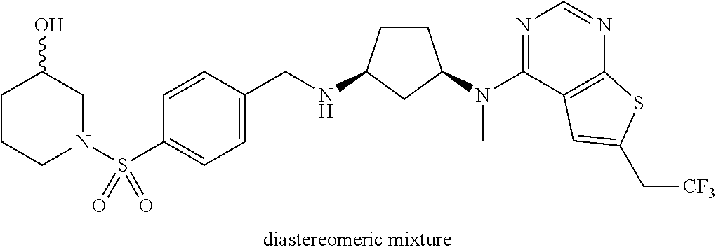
C1=CC(S(N2CC(O)CCC2)(=O)=O)=CC=C1CNC1CCC(N(C2=NC=NC3=C2C=C(C[CF3])S3)C)C1
